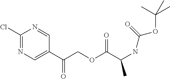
C1(Cl)=NC=C(C(COC(=O)C(NC(OC(C)(C)C)=O)C)=O)C=N1
